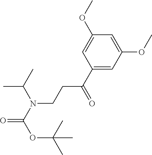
C1(C(CCN(C(=O)OC(C)(C)C)C(C)C)=O)=CC(OC)=CC(OC)=C1
